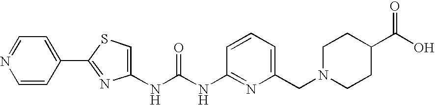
N(C(NC1=NC(CN2CCC(C(O)=O)CC2)=CC=C1)=O)C1=CSC(C2=CC=NC=C2)=N1
